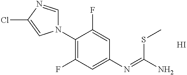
N1(C2=C(F)C=C(N=C(N)SC)C=C2F)C=NC(Cl)=C1.I
